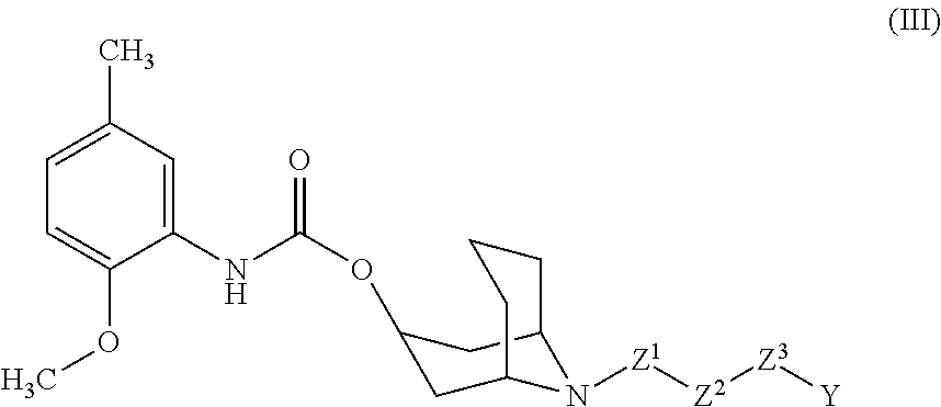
C1(OC(NC2=CC(C)=CC=C2OC)=O)CC2N([Z1][Z2][Z3][Y])C(C1)CCC2
